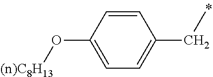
C1=CC(O[(n)C8H13])=CC=C1CC
